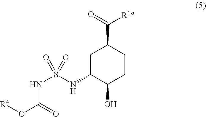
C1C(NS(NC(=O)O[R4])(=O)=O)C(O)CCC1C(=O)[R1a]
